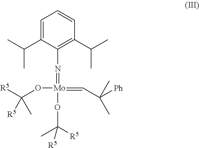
C1=C(C(C)C)C(N=[Mo](OC(C)([R5])[R5])(=CC(C)([Ph])C)OC([R5])(C)[R5])=C(C(C)C)C=C1
